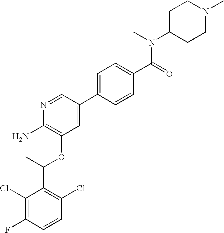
C1(Cl)=C(F)C=CC(Cl)=C1C(C)OC1=C(N)N=CC(C2=CC=C(C(=O)N(C)C3CCN(C)CC3)C=C2)=C1
